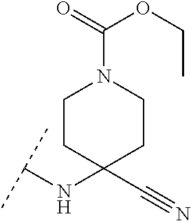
C(NC1(C#N)CCN(C(=O)OCC)CC1)(C)C
